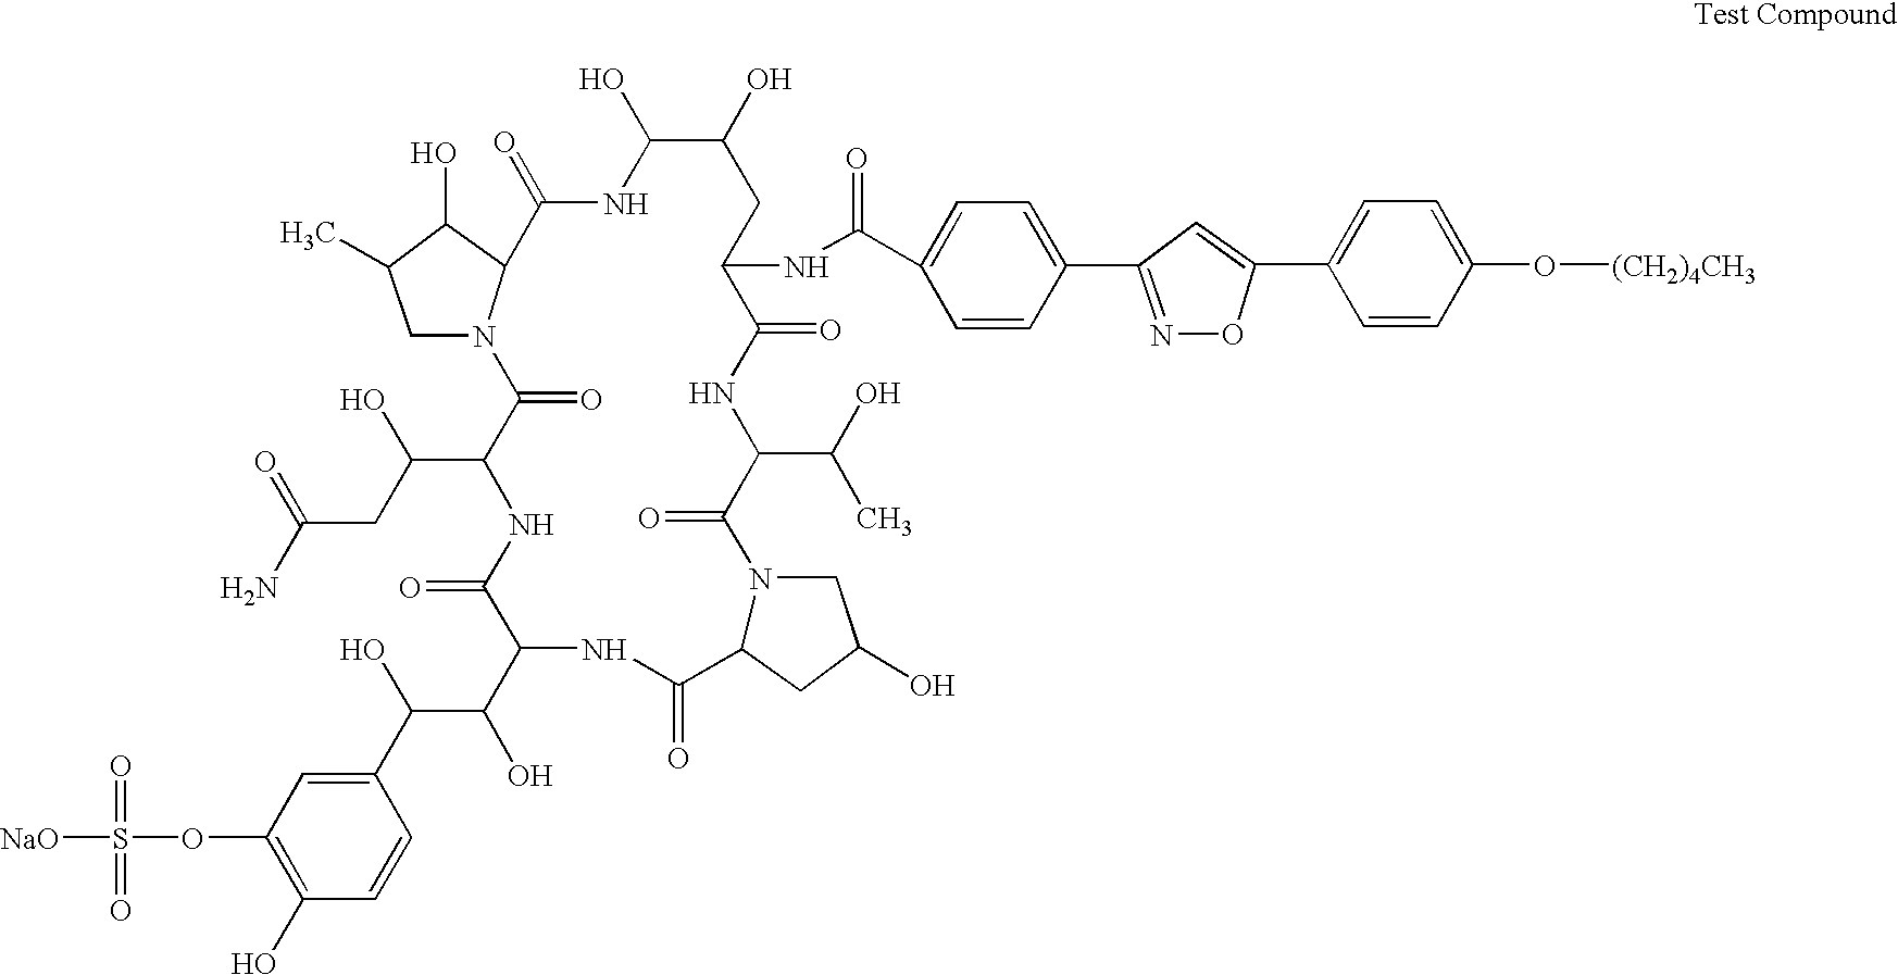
C1=CC(C(C(O)C2NC(=O)C3CC(O)CN3C(=O)C(C(O)C)NC(=O)C(NC(C3=CC=C(C4=NOC(C5=CC=C(O[(CH2)4CH3])C=C5)=C4)C=C3)=O)CC(O)C(O)NC(=O)C3N(C(=O)C(C(CC(N)=O)O)NC2=O)CC(C)C3O)O)=CC(OS([NaO])(=O)=O)=C1O
